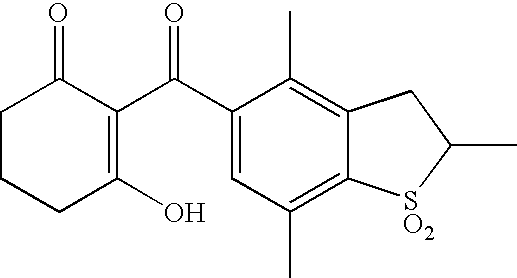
C1CCC(O)=C(C(C2=CC(C)=C3C(=C2C)CC(C)[SO2]3)=O)C1=O
